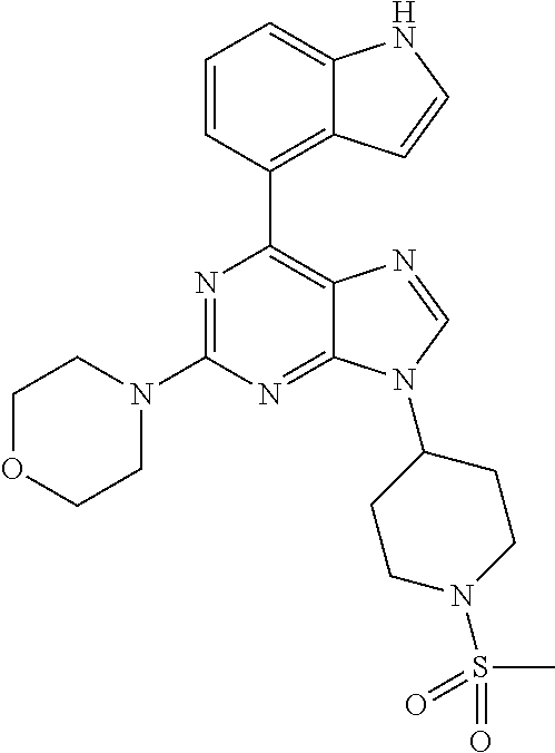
N1=C(N2CCOCC2)N=C2C(=C1C1=C3C(=CC=C1)NC=C3)N=CN2C1CCN(S(C)(=O)=O)CC1
